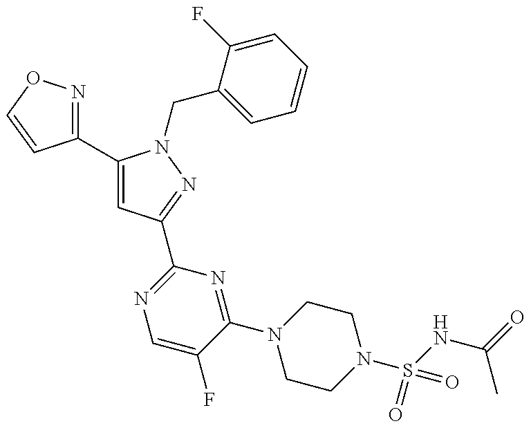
C1(C2=CC(C3=NC=C(F)C(N4CCN(S(NC(=O)C)(=O)=O)CC4)=N3)=NN2CC2=CC=CC=C2F)=NOC=C1
